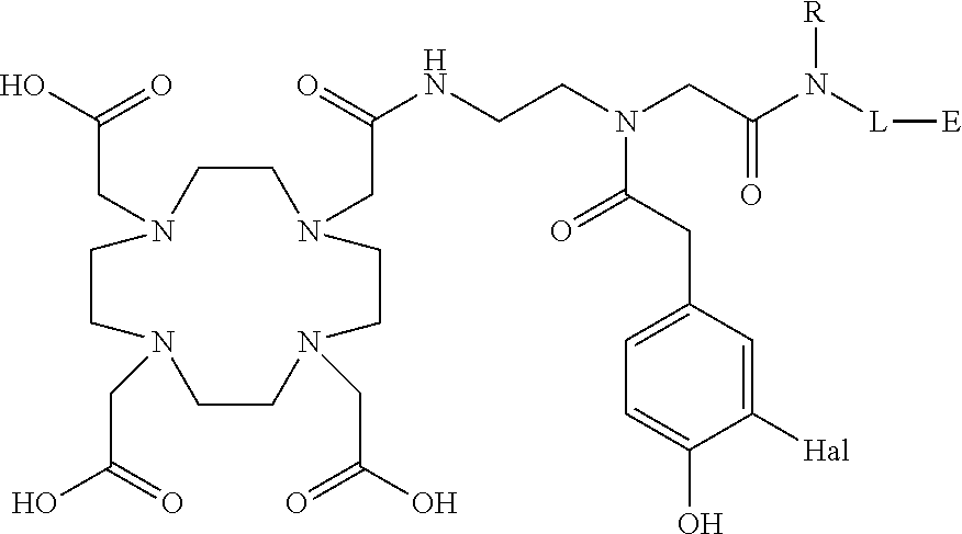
C1CN(CC(NCCN(CC(N([L][E])[R])=O)C(CC2=CC=C(O)C([Hal])=C2)=O)=O)CCN(CC(O)=O)CCN(CC(O)=O)CCN1CC(O)=O
